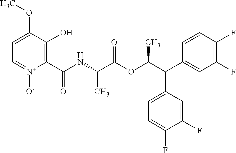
C1=C(OC)C(O)=C(C(NC(C(OC(C(C2=CC(F)=C(F)C=C2)C2=CC=C(F)C(F)=C2)C)=O)C)=O)[N+]([O-])=C1
